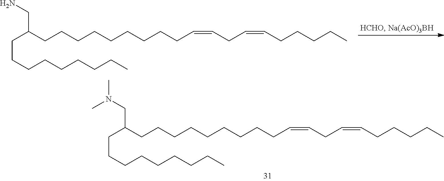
C(CCC)CCCCCC(CN(C)C)CCCCCCCCCC=CCC=CCCCCC.C(CCC)CCCCCC(CN)CCCCCCCCCC=CCC=CCCCCC
